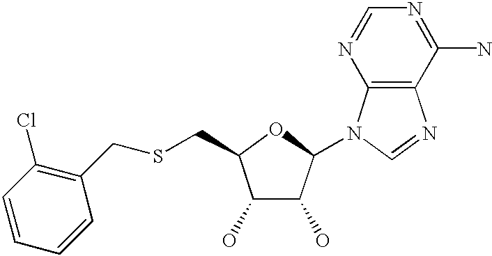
C1(O)C(O)C(N2C3=C(N=C2)C(N)=NC=N3)OC1CSCC1=C(Cl)C=CC=C1
